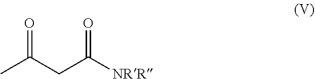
CC(CC([NRR])=O)=O
